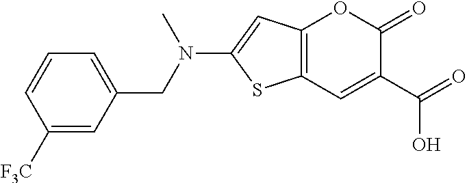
C12=C(C=C(C(=O)O)C(=O)O1)SC(N(CC1=CC=CC([F3C])=C1)C)=C2
